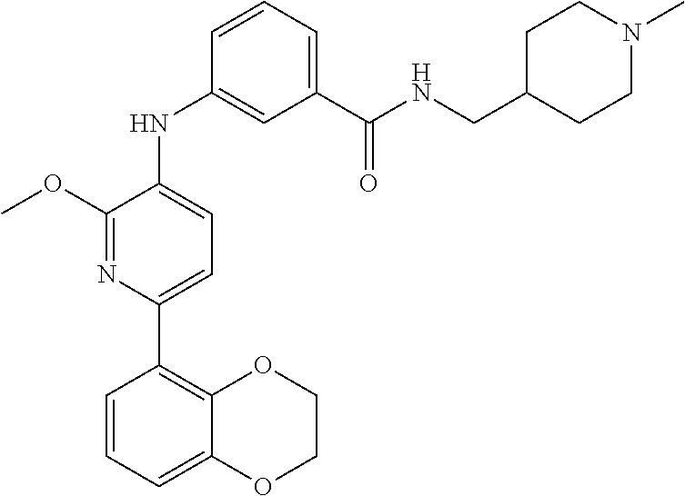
C1(C(NCC2CCN(C)CC2)=O)=CC=CC(NC2=CC=C(C3=C4C(=CC=C3)OCCO4)N=C2OC)=C1
